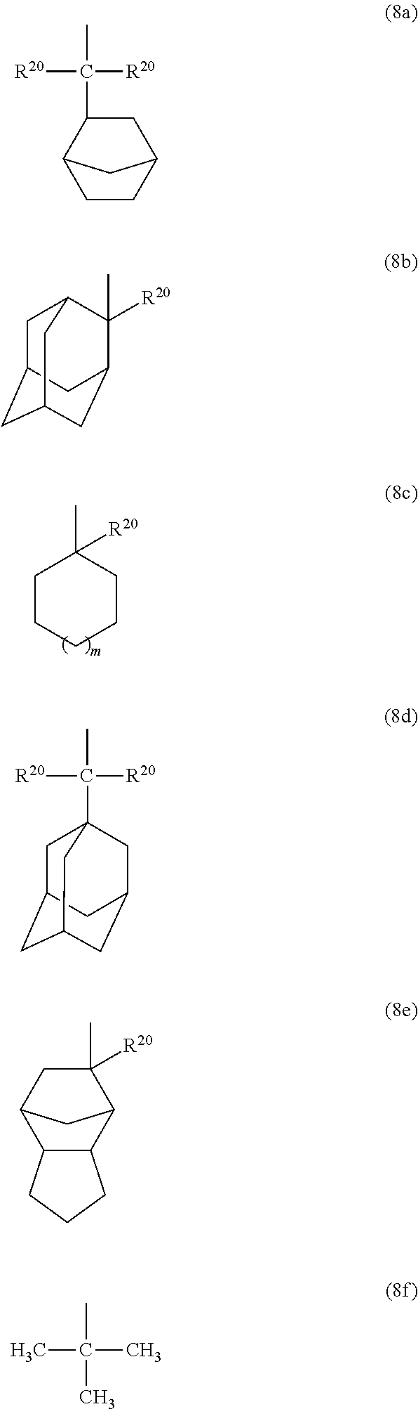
C1CCCCC1(C)[R20].C1C(C(C)([R20])[R20])C2CCC1C2.C1C2CC3CC(C([R20])(C)C1C3)C2.C1C2CC3CC(CC1(C([R20])([R20])C)C3)C2.C1([R20])(C)CC2C3C(C1C2)CCC3.CC(C)(C)C
